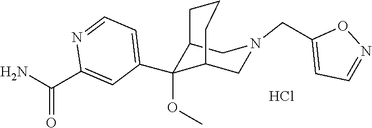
C1(C2(OC)C3CN(CC4=CC=NO4)CC2CCC3)=CC=NC(C(N)=O)=C1.Cl
